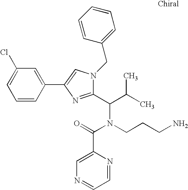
C1(Cl)=CC=CC(C2=CN(CC3=CC=CC=C3)C(C(C(C)C)N(CCCN)C(=O)C3=CN=CC=N3)=N2)=C1
